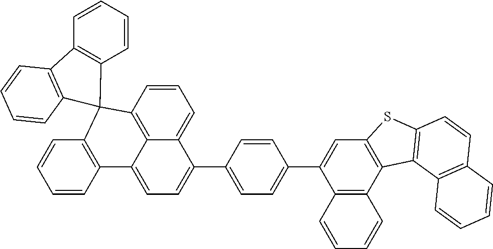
C1=CC2=C3C(=C1)C(C1=CC=C(C4=CC5=C(C6=C4C=CC=C6)C4=C(S5)C=CC5=C4C=CC=C5)C=C1)=CC=C3C1=C(C=CC=C1)C21C2=C(C=CC=C2)C2=C1C=CC=C2
